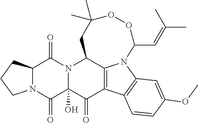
C12N(C(=O)C3(O)N(C1=O)C1C4=C(C3=O)C3=C(N4C(C=C(C)C)OOC(C)(C)C1)C=C(OC)C=C3)CCC2
